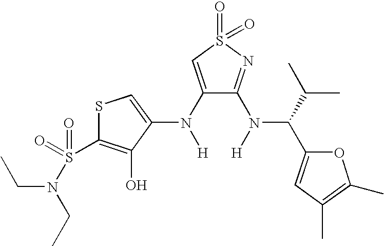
C1(N([H])C2=CSC(S(=O)(=O)N(CC)CC)=C2O)=CS(=O)(=O)N=C1N([H])C(C(C)C)C1=CC(C)=C(C)O1
